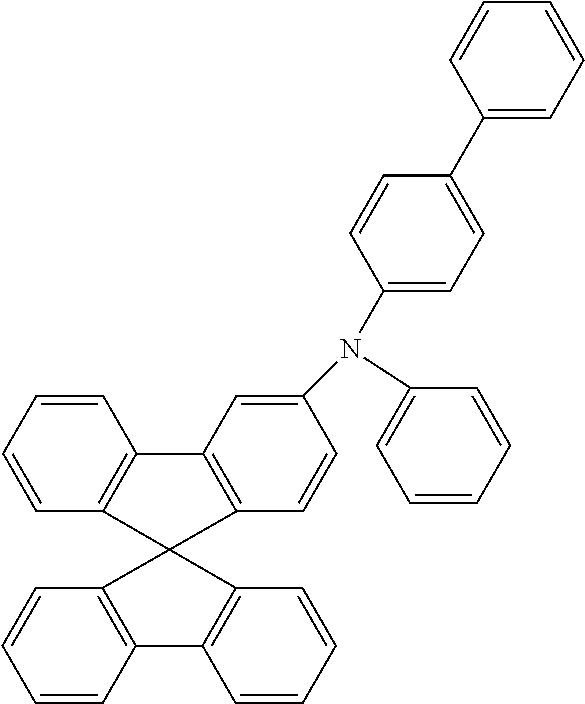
C1=CC=C(N(C2=CC=C(C3=CC=CC=C3)C=C2)C2=CC3=C(C=C2)C2(C4=C3C=CC=C4)C3=C(C=CC=C3)C3=C2C=CC=C3)C=C1
